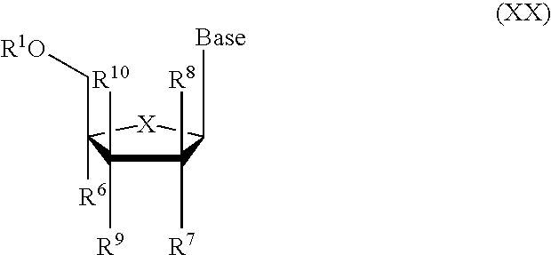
C1([R7])([R8])C([Base])[X]C(C[R1O])([R6])C1([R9])[R10]
